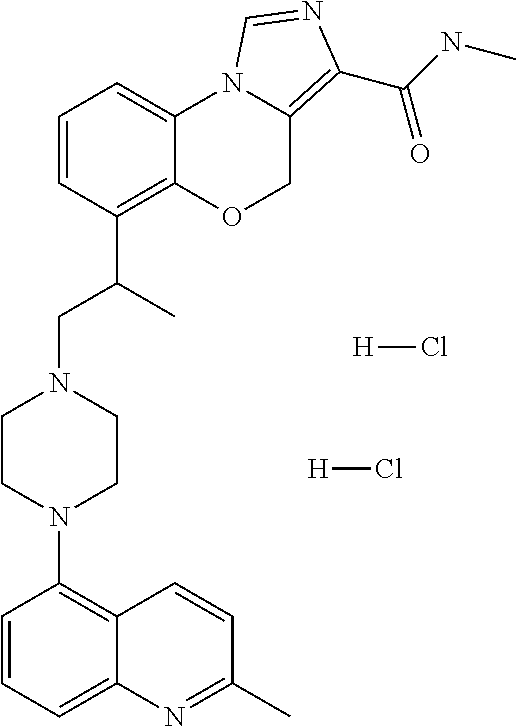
C1=CC=C2C(=C1N1CCN(CC(C3=C4C(=CC=C3)N3C(=C(C(NC)=O)N=C3)CO4)C)CC1)C=CC(C)=N2.[H]Cl.[H]Cl
